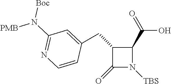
OC(C1C(CC2=CC(N([Boc])[PMB])=NC=C2)C(=O)N1[TBS])=O
